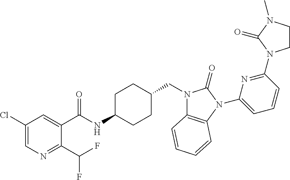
C1(Cl)=CN=C(C(F)F)C(C(NC2CCC(CN3C4=C(N(C5=CC=CC(N6CCN(C)C6=O)=N5)C3=O)C=CC=C4)CC2)=O)=C1
